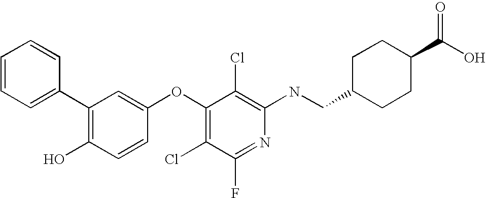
N(C1=C(Cl)C(OC2=CC(C3=CC=CC=C3)=C(O)C=C2)=C(Cl)C(F)=N1)CC1CCC(C(O)=O)CC1
